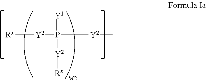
[Rx][Y2]P(=[Y1])([Y2]C)[Y2][Rx]
